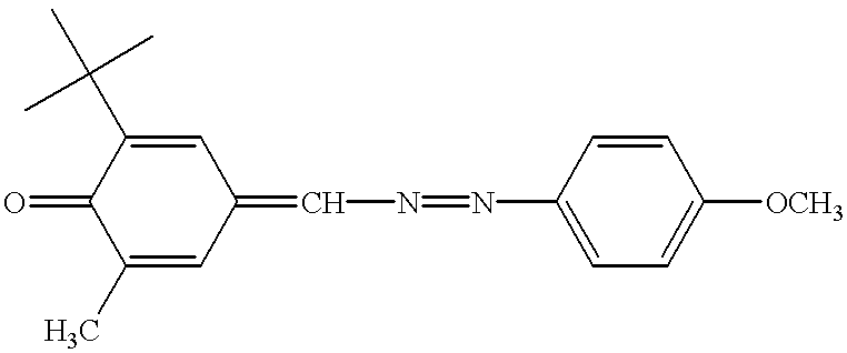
C1(C)=CC(=CN=NC2=CC=C([OCH3])C=C2)C=C(C(C)(C)C)C1=O
